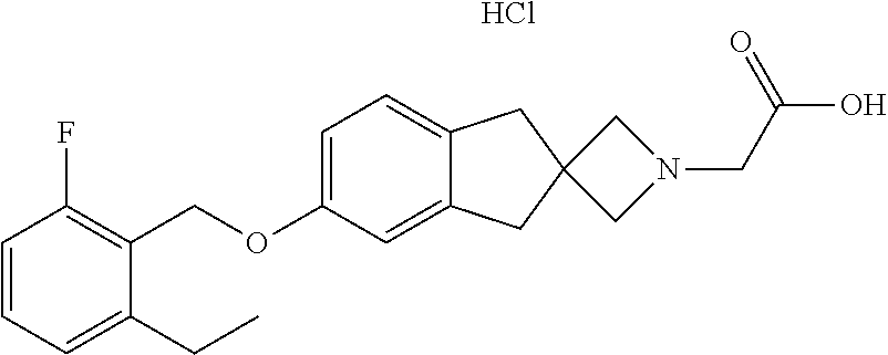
C1=C(OCC2=C(F)C=CC=C2CC)C=C2C(=C1)CC1(C2)CN(CC(O)=O)C1.Cl
